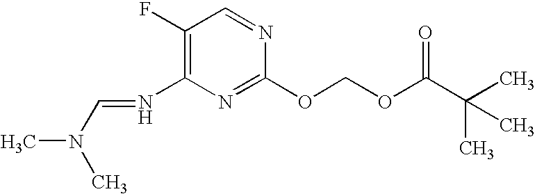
C1(F)=C(N=CN(C)C)N=C(OCOC(C(C)(C)C)=O)N=C1
